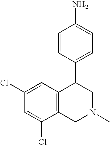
C1(Cl)=CC(Cl)=CC2=C1CN(C)CC2C1=CC=C(N)C=C1
